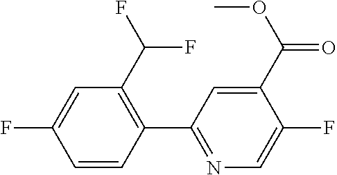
C1=CC(C2=NC=C(F)C(C(OC)=O)=C2)=C(C(F)F)C=C1F
